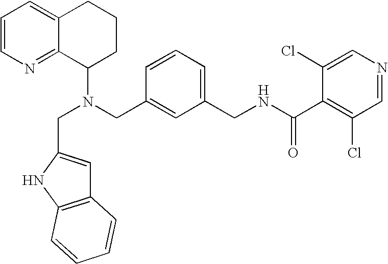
N(CC1=CC(CNC(C2=C(Cl)C=NC=C2Cl)=O)=CC=C1)(C1CCCC2=CC=CN=C12)CC1=CC2=C(N1)C=CC=C2
